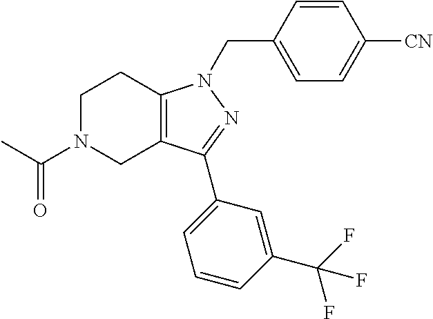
C1N(C(C)=O)CC2=C(C1)N(CC1=CC=C([CN])C=C1)N=C2C1=CC=CC(C(F)(F)F)=C1
